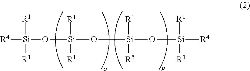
[R4][Si]([R1])([R1])O[Si](O[Si](O[Si]([R1])([R4])[R1])([R1])[R5])([R1])[R1]
